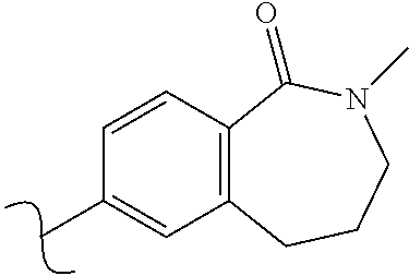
C12=C(C=CC(C)=C1)C(=O)N(C)CCC2
